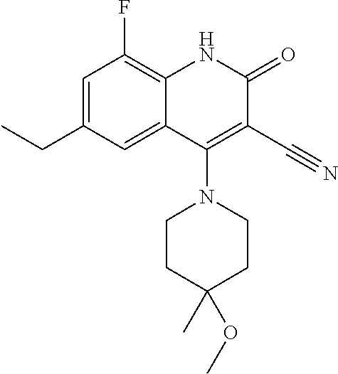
C1=C(CC)C=C2C(=C1F)NC(=O)C(C#N)=C2N1CCC(C)(OC)CC1
